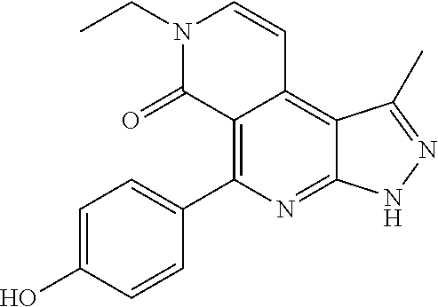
C1=C(O)C=CC(C2=C3C(=C4C(=N2)NN=C4C)C=CN(CC)C3=O)=C1
